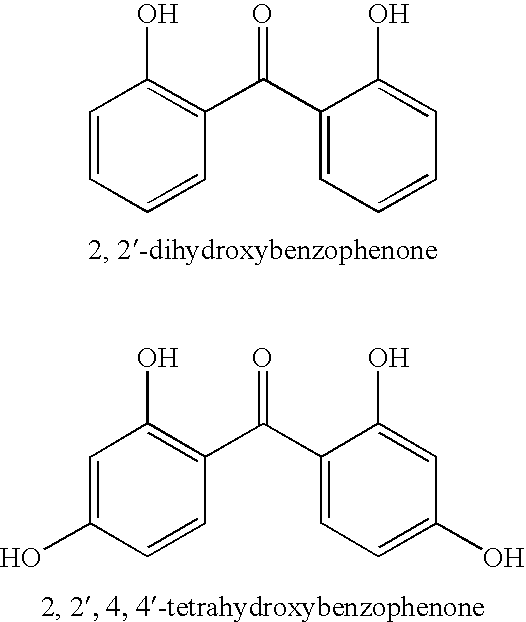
C1=CC=CC(C(C2=CC=CC=C2O)=O)=C1O.C1=C(O)C=CC(C(C2=CC=C(O)C=C2O)=O)=C1O
